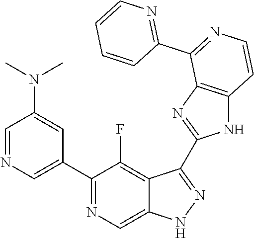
C1=NC=C(C2=NC=C3C(=C2F)C(C2=NC4=C(N2)C=CN=C4C2=NC=CC=C2)=NN3)C=C1N(C)C
